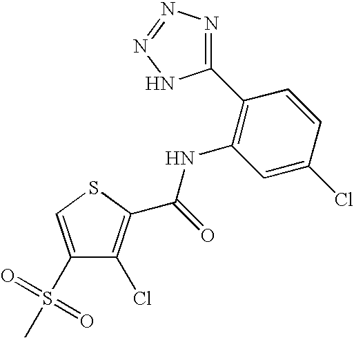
C1(C2=C(NC(=O)C3=C(Cl)C(S(=O)(=O)C)=CS3)C=C(Cl)C=C2)=NN=NN1
